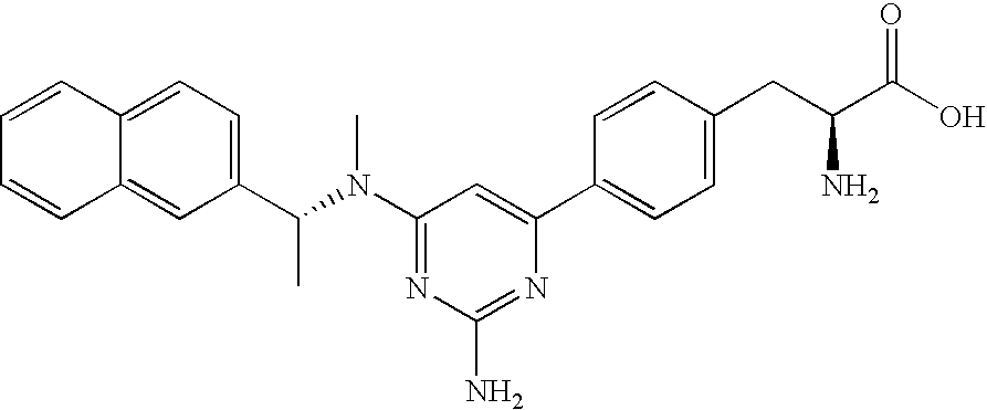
N1=C(N(C(C2=CC=C3C(=C2)C=CC=C3)C)C)C=C(C2=CC=C(CC(C(O)=O)N)C=C2)N=C1N
